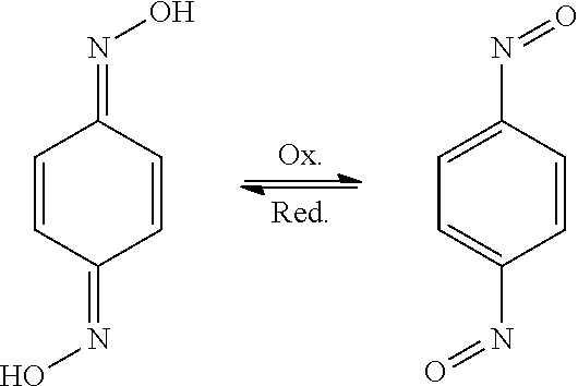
C1=CC(=NO)C=CC1=NO.C1=C(N=O)C=CC(N=O)=C1
